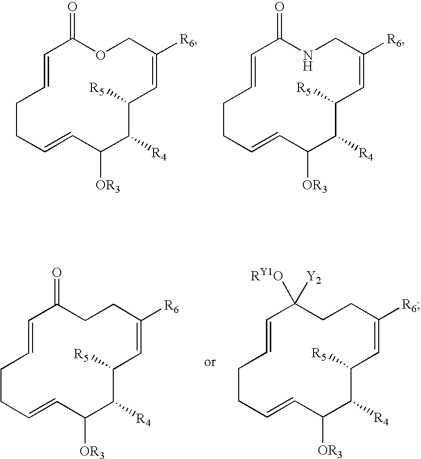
C1=CCCC=CC([OR3])C([R4])C([R5])C=C([R6])COC1=O.C1=CCCC=CC([OR3])C([R4])C([R5])C=C([R6])CNC1=O.C1=CCCC=CC([OR3])C([R4])C([R5])C=C([R6])CCC1=O.C1=CCCC=CC([OR3])C([R4])C([R5])C=C([R6])CCC1([RY1O])[Y2]
